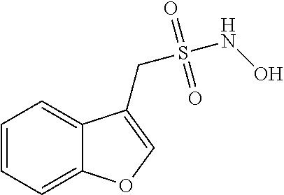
C1=CC=C2C(=C1)C(CS(NO)(=O)=O)=CO2
